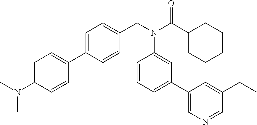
C1=C(N(C)C)C=CC(C2=CC=C(CN(C(C3CCCCC3)=O)C3=CC(C4=CN=CC(CC)=C4)=CC=C3)C=C2)=C1
